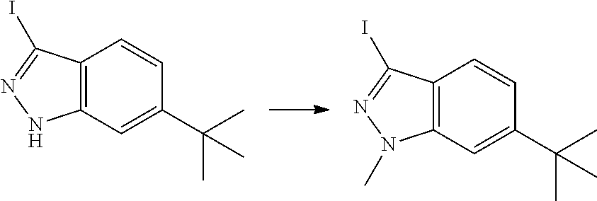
C12=C(C=C(C(C)(C)C)C=C1)NN=C2I.C12=C(C=C(C(C)(C)C)C=C1)N(C)N=C2I
